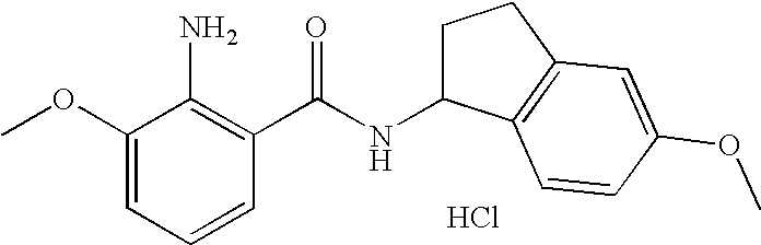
C1(OC)=CC=CC(C(NC2CCC3=C2C=CC(OC)=C3)=O)=C1N.Cl
